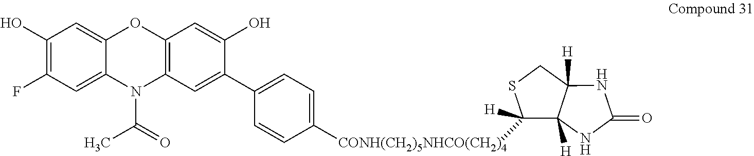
C1=C2C(=CC(F)=C1O)N(C(=O)C)C1=C(O2)C=C(O)C(C2=CC=C([CONH(CH2)5NHCO(CH2)4]C3([H])C4([H])C([H])(NC(=O)N4)CS3)C=C2)=C1
